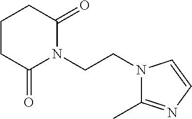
N1(CCN2C(=O)CCCC2=O)C(C)=NC=C1
